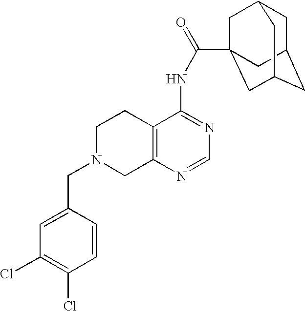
C1N(CC2=CC(Cl)=C(Cl)C=C2)CC2=C(C1)C(NC(=O)C13CC4CC(CC(C1)C4)C3)=NC=N2
